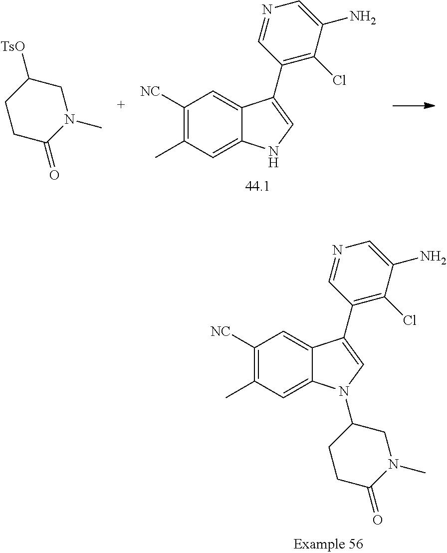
C1([NC])=C(C)C=C2C(=C1)C(C1=C(Cl)C(N)=CN=C1)=CN2.[TsO]C1CCC(=O)N(C)C1.C1([NC])=C(C)C=C2C(=C1)C(C1=C(Cl)C(N)=CN=C1)=CN2C1CCC(=O)N(C)C1
